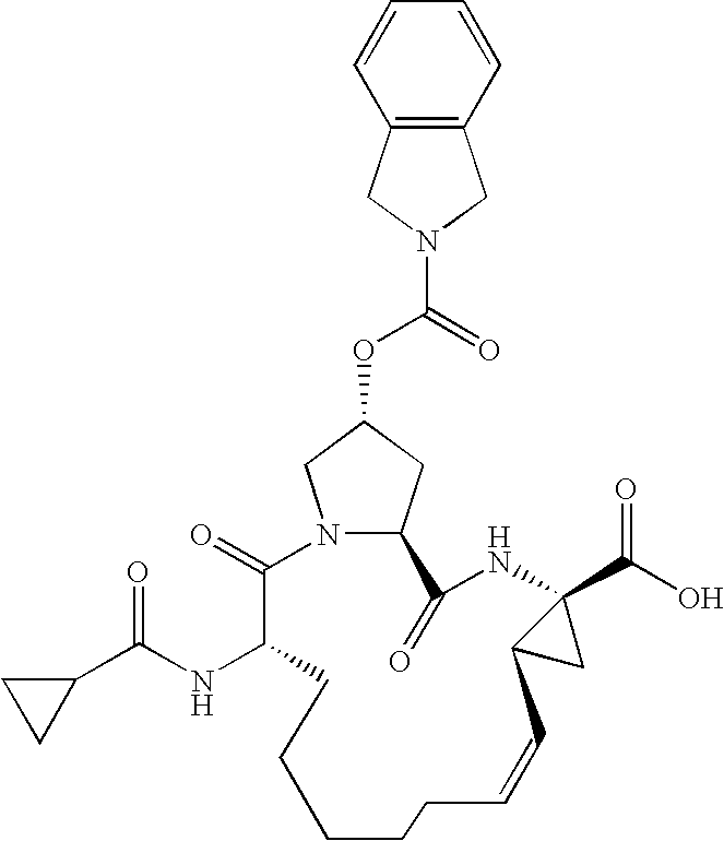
N12CC(OC(=O)N3CC4=C(C3)C=CC=C4)CC1C(=O)NC1(C(O)=O)C(C1)C=CCCCCCC(NC(C1CC1)=O)C2=O
